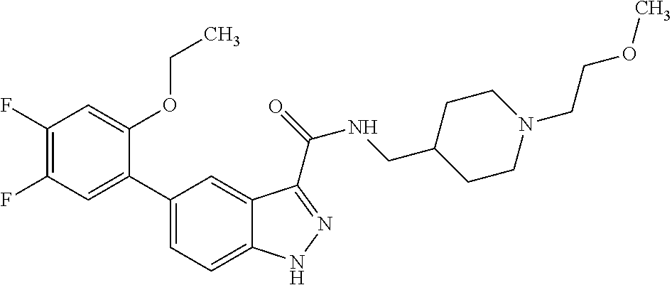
C1(C2=CC(F)=C(F)C=C2OCC)=CC=C2C(=C1)C(C(=O)NCC1CCN(CCOC)CC1)=NN2
